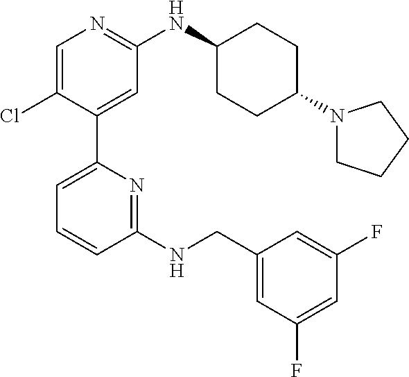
C1(NCC2=CC(F)=CC(F)=C2)=NC(C2=CC(NC3CCC(N4CCCC4)CC3)=NC=C2Cl)=CC=C1
